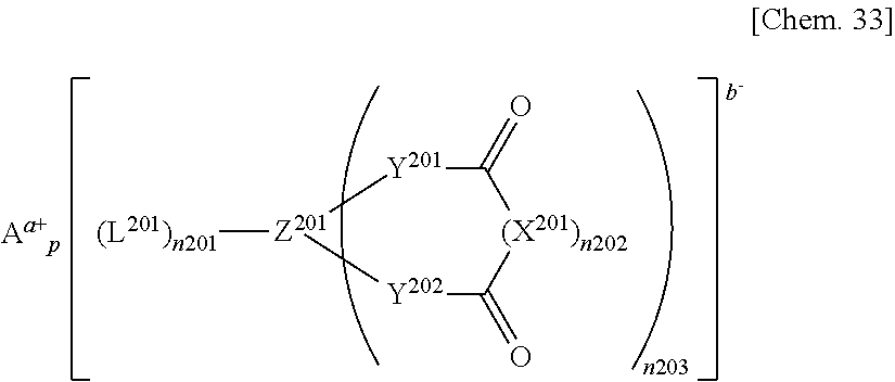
[Y202]1C(=O)[(X201)n202]C(=O)[Y201][Z201]1[(L201)n201]
